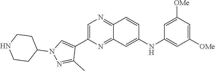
C1=C(C2=CN(C3CCNCC3)N=C2C)N=C2C(=N1)C=CC(NC1=CC([OMe])=CC([OMe])=C1)=C2
